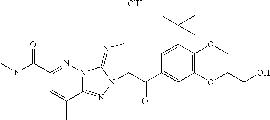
N(C(C1=NN2C(=NN(CC(C3=CC(OCCO)=C(OC)C(C(C)(C)C)=C3)=O)C2=NC)C(C)=C1)=O)(C)C.Cl
